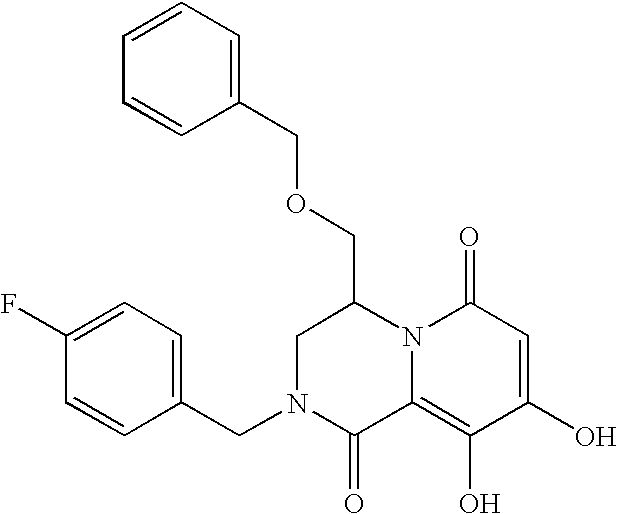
C1N(CC2=CC=C(F)C=C2)C(=O)C2=C(O)C(O)=CC(=O)N2C1COCC1=CC=CC=C1
